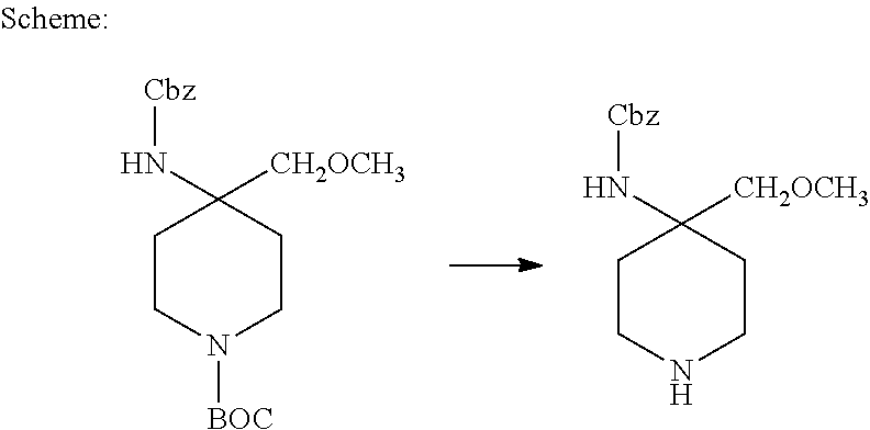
C1CNCCC1(N[Cbz])[CH2OCH3].C1CN([BOC])CCC1(N[Cbz])[CH2OCH3]
